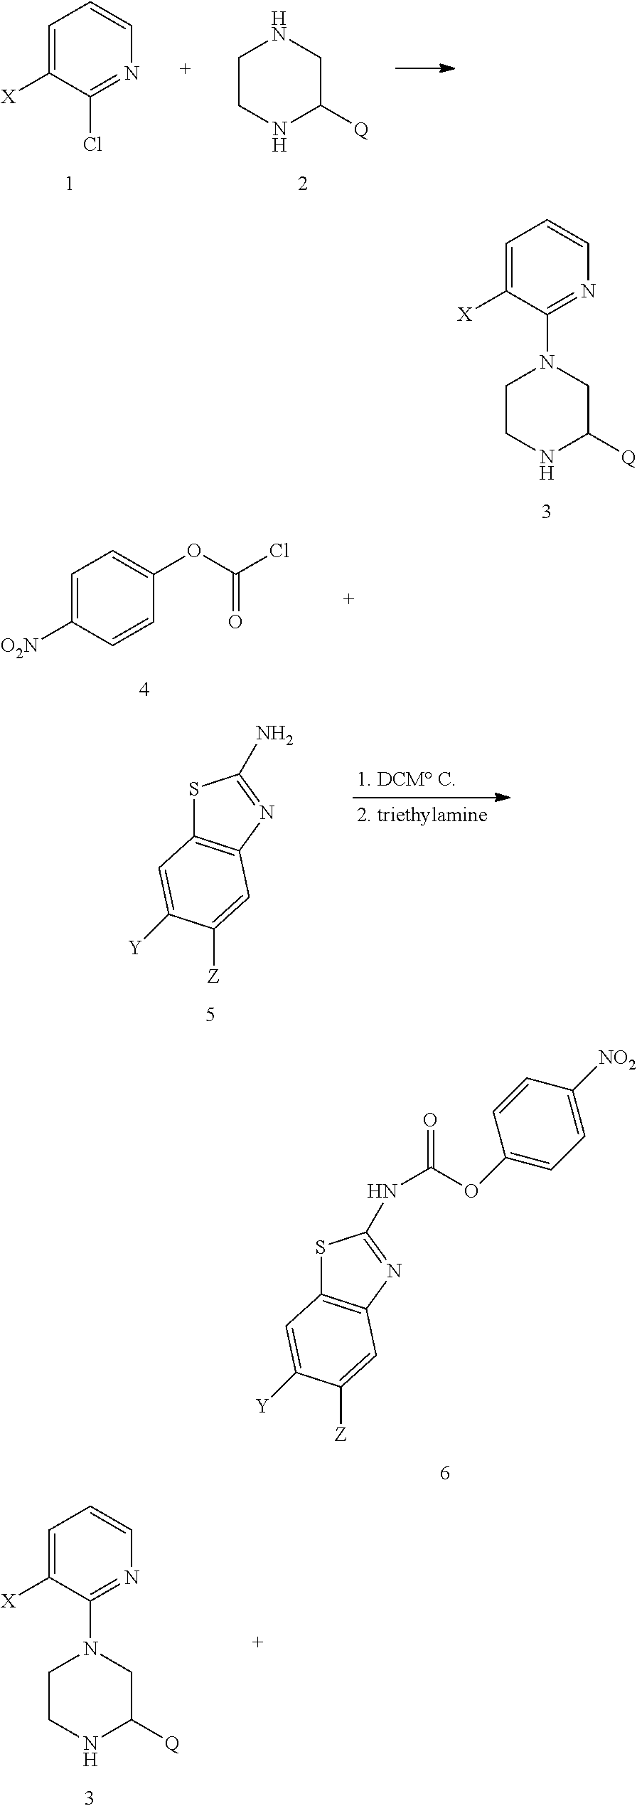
C1=C([X])C(N2CCNC([Q])C2)=NC=C1.S1C2=C(N=C1NC(=O)OC1=CC=C([NO2])C=C1)C=C([Z])C([Y])=C2.C1=C([X])C(Cl)=NC=C1.C1CNC([Q])CN1.C1=C([O2N])C=CC(OC(Cl)=O)=C1.S1C2=C(N=C1N)C=C([Z])C([Y])=C2.C1=C([X])C(N2CCNC([Q])C2)=NC=C1
